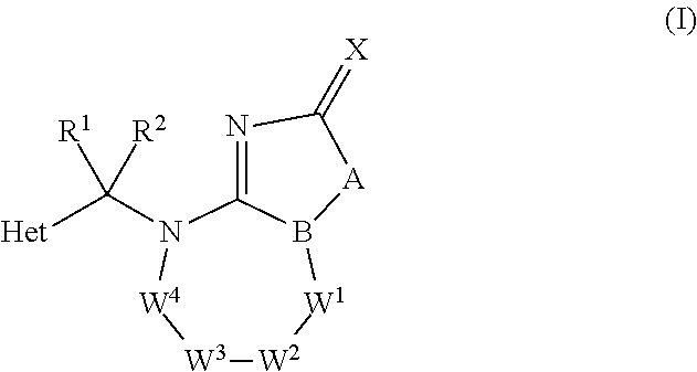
[W3]1[W2][W1]B2C(=NC(=[X])[A]2)N(C([Het])([R2])[R1])[W4]1
